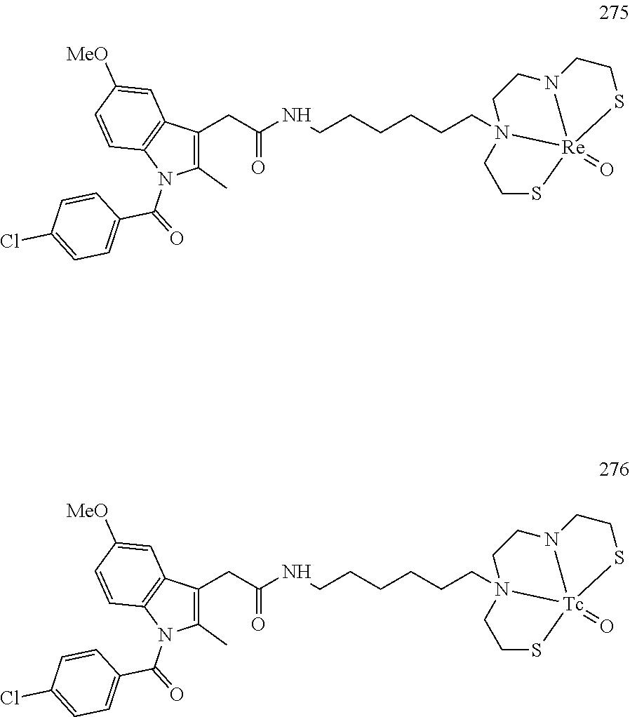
C1N2(CCCCCCNC(CC3=C(C)N(C(=O)C4=CC=C(Cl)C=C4)C4=C3C=C([MeO])C=C4)=O)[Re]3(=O)(N(CCS3)C1)SCC2.C1N2(CCCCCCNC(CC3=C(C)N(C(=O)C4=CC=C(Cl)C=C4)C4=C3C=C([MeO])C=C4)=O)[Tc]3(=O)(N(CCS3)C1)SCC2
